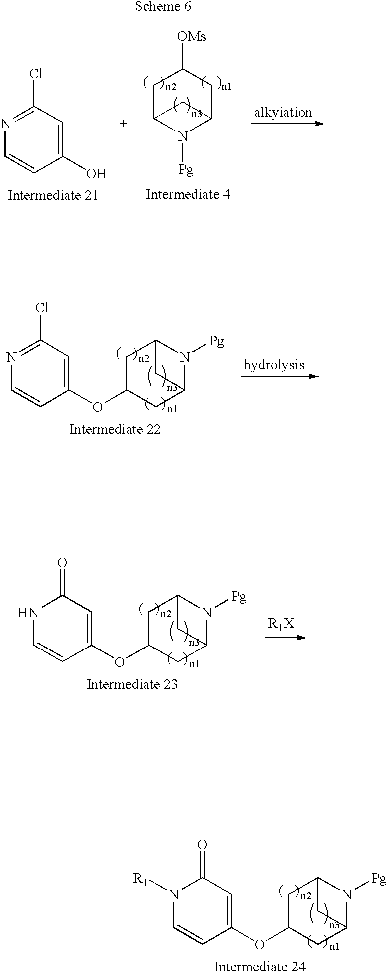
C1C2N([Pg])C(CC1[OMs])C2.N1=C(Cl)C=C(O)C=C1.N1=C(Cl)C=C(OC2CC3N([Pg])C(C2)C3)C=C1.N1C=CC(OC2CC3N([Pg])C(C2)C3)=CC1=O.N1([R1])C=CC(OC2CC3N([Pg])C(C2)C3)=CC1=O
